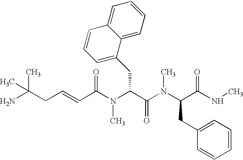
NC(CC=CC(N(C(C(N(C(C(NC)=O)CC1=CC=CC=C1)C)=O)CC1=CC=CC2=CC=CC=C12)C)=O)(C)C
